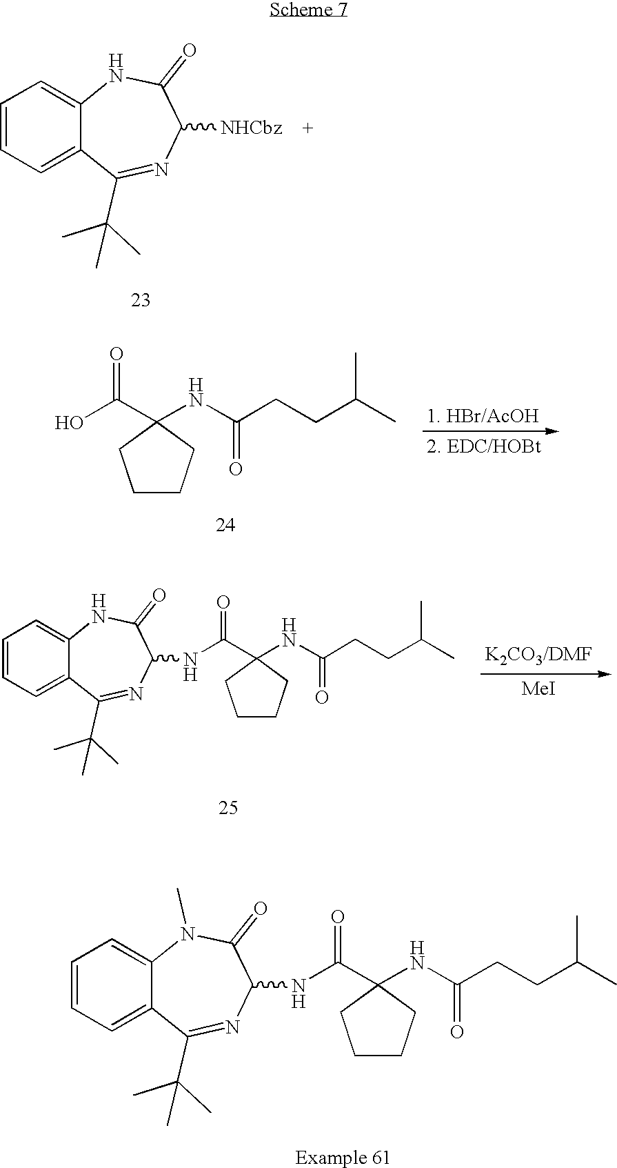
C12=CC=CC=C1C(C(C)(C)C)=NC([NHCbz])C(=O)N2.C1CCC(C(O)=O)(NC(CCC(C)C)=O)C1.C12=CC=CC=C1C(C(C)(C)C)=NC(NC(=O)C1(NC(CCC(C)C)=O)CCCC1)C(=O)N2.[MeI].C12=CC=CC=C1C(C(C)(C)C)=NC(NC(=O)C1(NC(CCC(C)C)=O)CCCC1)C(=O)N2C
